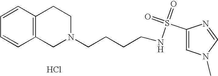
C1=CC=CC2=C1CCN(CCCCNS(=O)(C1=CN(C)C=N1)=O)C2.Cl
